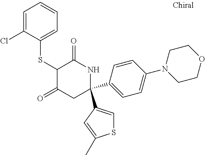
C1=C(Cl)C(SC2C(=O)CC(C3=CC=C(N4CCOCC4)C=C3)(C3=CSC(C)=C3)NC2=O)=CC=C1
